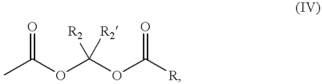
C(OC(OC([R])=O)([R2])[R2])(=O)C
